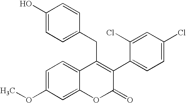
C1(O)=CC=C(CC2=C(C3=CC=C(Cl)C=C3Cl)C(=O)OC3=CC(OC)=CC=C23)C=C1
